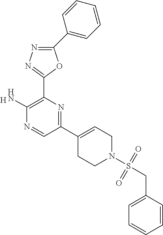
[H].C1(C2=CC=CC=C2)=NN=C(C2=C(N)N=CC(C3=CCN(S(CC4=CC=CC=C4)(=O)=O)CC3)=N2)O1
